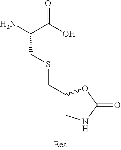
NC(C(O)=O)CSCC1CNC(=O)O1
